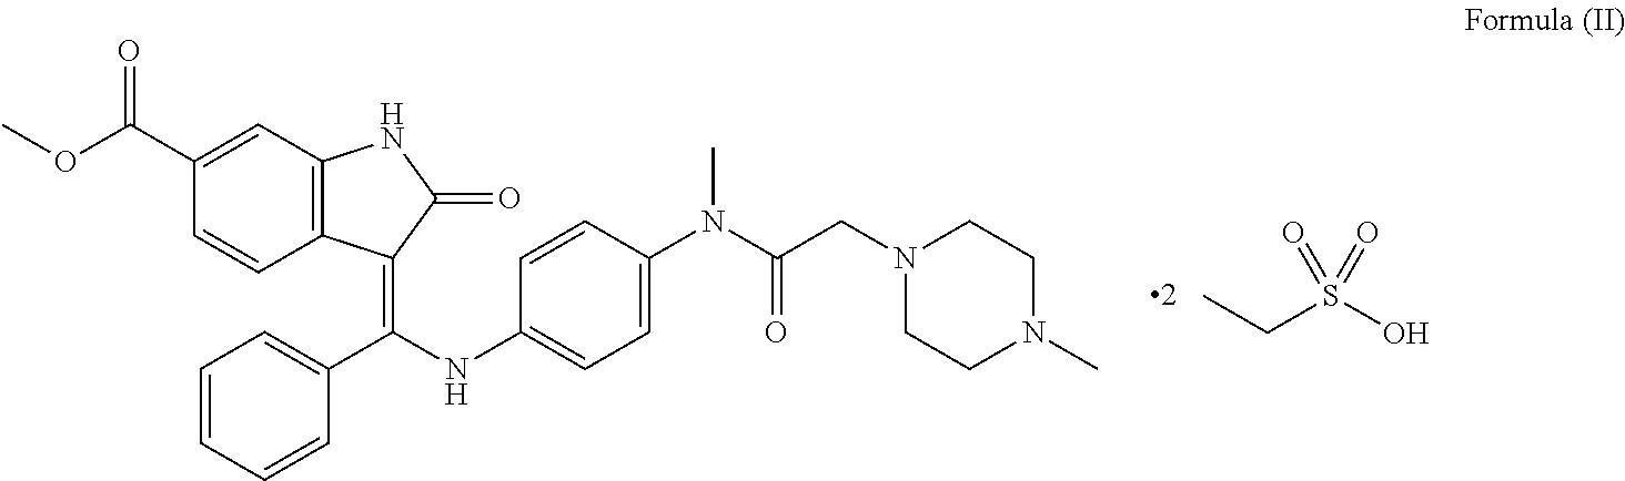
C12=C(C=C(C(=O)OC)C=C1)NC(=O)C2=C(C1=CC=CC=C1)NC1=CC=C(N(C)C(=O)CN2CCN(C)CC2)C=C1.CCS(=O)(O)=O
